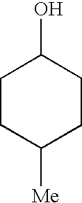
C1CC([Me])CCC1O
